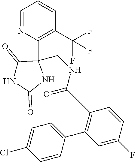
C1(C(NCC2(C3=C(C(F)(F)F)C=CC=N3)C(=O)NC(=O)N2)=O)=C(C2=CC=C(Cl)C=C2)C=C(F)C=C1
